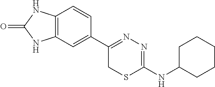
C12=C(C=C(C3=NN=C(NC4CCCCC4)SC3)C=C1)NC(=O)N2
